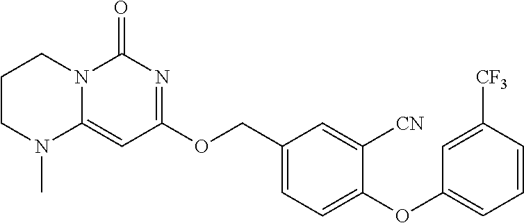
C1(COC2=NC(=O)N3C(=C2)N(C)CCC3)=CC=C(OC2=CC=CC([CF3])=C2)C([CN])=C1
